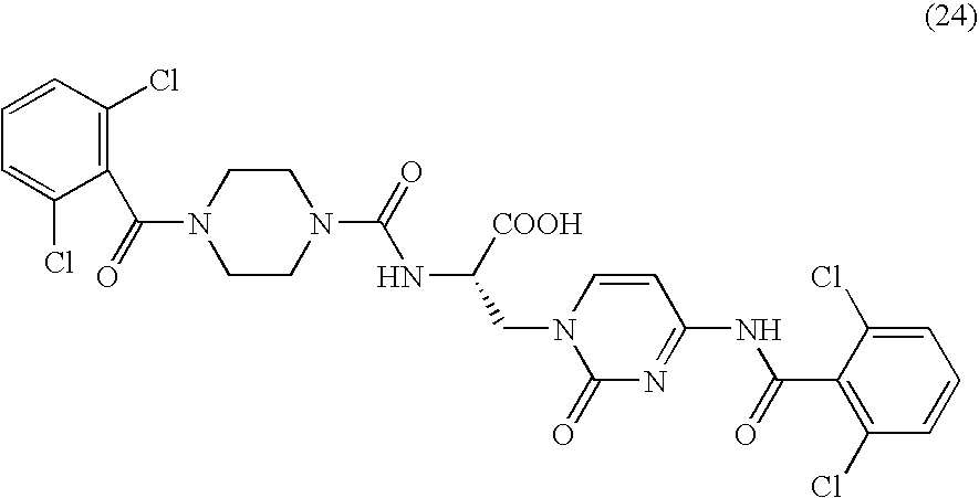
N(C([COOH])CN1C(=O)N=C(NC(C2=C(Cl)C=CC=C2Cl)=O)C=C1)C(N1CCN(C(C2=C(Cl)C=CC=C2Cl)=O)CC1)=O
